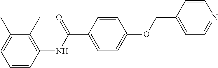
C1=CC(NC(C2=CC=C(OCC3=CC=NC=C3)C=C2)=O)=C(C)C(C)=C1
